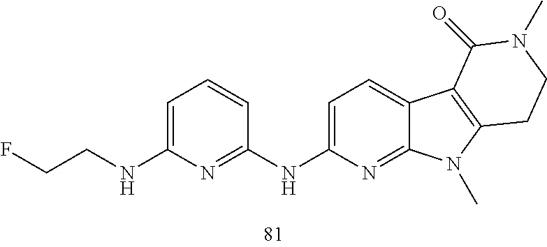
FCCNC1=CC=CC(NC2=CC=C3C(=N2)N(C)C2=C3C(=O)N(C)CC2)=N1
